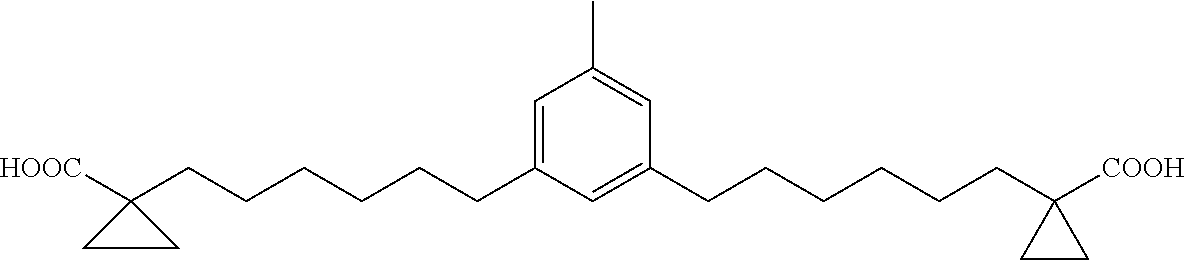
C1=C(CCCCCCC2([HOOC])CC2)C=C(CCCCCCC2([COOH])CC2)C=C1C
